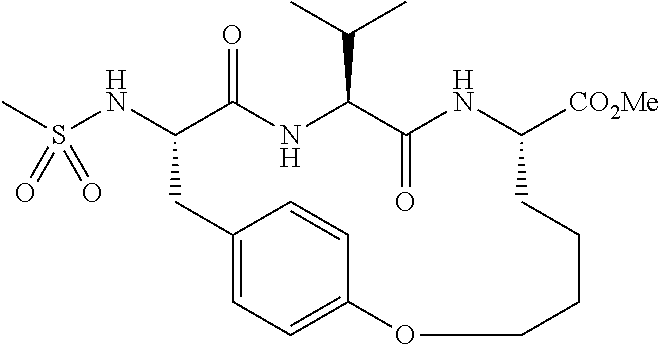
C12=CC=C(C=C1)OCCCCC([CO2Me])NC(=O)C(C(C)C)NC(=O)C(NS(=O)(C)=O)C2
